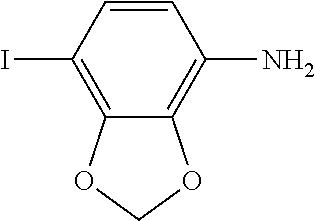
C1(I)=C2C(=C(N)C=C1)OCO2
